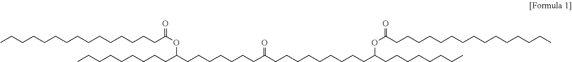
CCCCCCCCCC(CCCCCCCC(CCCCCCCCCC(CCCCCCCC)OC(=O)CCCCCCCCCCCCCCC)=O)OC(=O)CCCCCCCCCCCCCCC
